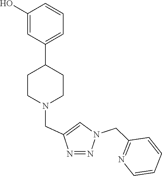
N1=NN(CC2=NC=CC=C2)C=C1CN1CCC(C2=CC=CC(O)=C2)CC1
